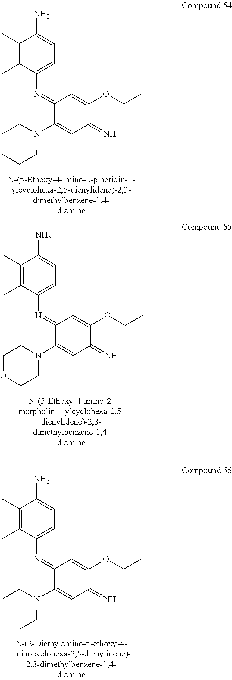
C1(C)=C(C)C(N=C2C(N3CCCCC3)=CC(=N)C(OCC)=C2)=CC=C1N.C1(C)=C(C)C(N=C2C(N3CCOCC3)=CC(=N)C(OCC)=C2)=CC=C1N.C1(C)=C(C)C(N=C2C(N(CC)CC)=CC(=N)C(OCC)=C2)=CC=C1N
